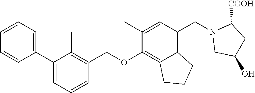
C1=CC=C(C2=CC=CC(COC3=C4C(=C(CN5CC(O)CC5[COOH])C=C3C)CCC4)=C2C)C=C1
